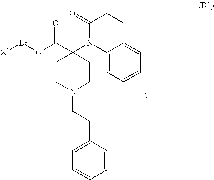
C1(N(C2(C(O[L1][X1])=O)CCN(CCC3=CC=CC=C3)CC2)C(=O)CC)=CC=CC=C1
